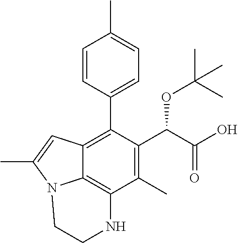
C1(C)=C(C(C(O)=O)OC(C)(C)C)C(C2=CC=C(C)C=C2)=C2C3=C1NCCN3C(C)=C2
